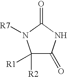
C1([R2])([R1])C(=O)NC(=O)N1[R7]
